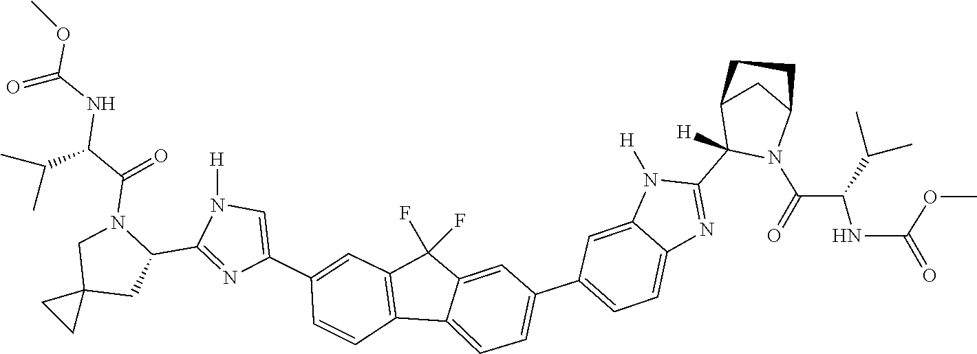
O(C(NC(C(C)C)C(=O)N1C(C2=NC3=CC=C(C4=CC=C5C(=C4)C(F)(F)C4=C5C=CC(C5=CN([H])C(C6N(C(C(NC(OC)=O)C(C)C)=O)CC7(C6)CC7)=N5)=C4)C=C3N2[H])([H])C2CC1CC2)=O)C
